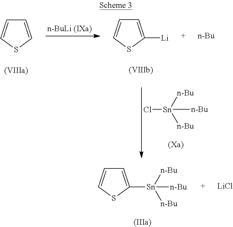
C1=CSC=C1.C1=C([Li])SC=C1.[n-Bu].Cl[Sn]([n-Bu])([n-Bu])[n-Bu].[Sn]([n-Bu])([n-Bu])([n-Bu])C1=CC=CS1.[LiCl]
